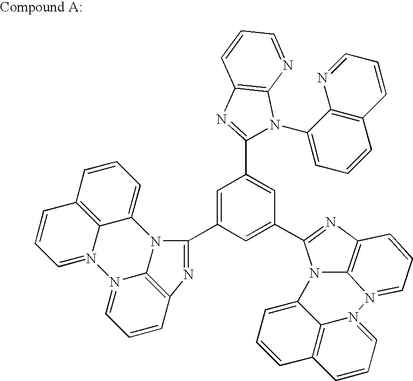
C1=C(C2=NC3=C4N(=CC=C3)N3=CC=CC5=C3C(=CC=C5)N24)C=C(C2=NC3=C4N2C2=CC=CC5=C2N(=CC=C5)N4=CC=C3)C=C1C1=NC2=C(N1C1=CC=CC3=C1N=CC=C3)N=CC=C2
